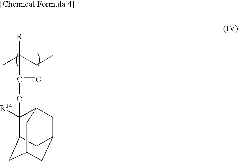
[R]C(CC)(C(OC1([R14])C2CC3CC(CC1C3)C2)=O)C
